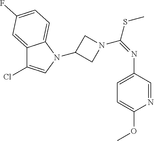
C1(N2C=C(Cl)C3=CC(F)=CC=C32)CN(C(=NC2=CC=C(OC)N=C2)SC)C1
